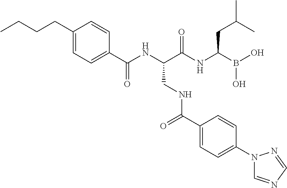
C1=CC(C(NC(C(NC(B(O)O)CC(C)C)=O)CNC(C2=CC=C(N3C=NC=N3)C=C2)=O)=O)=CC=C1CCCC
